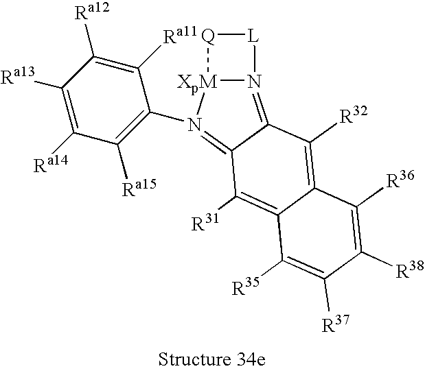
C12=C([R32])C3=N4[XpM](N(C5=C([Ra15])C([Ra14])=C([Ra13])C([Ra12])=C5[Ra11])=C3C([R31])=C1C([R35])=C([R37])C([R38])=C2[R36])[Q][L]4
